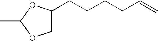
CC1OCC(CCCCC=C)O1
